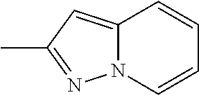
C1=C2N(N=C1C)C=CC=C2
